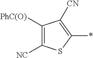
C1([PhC(O)])=C([NC])SC(*)=C1[CN]
